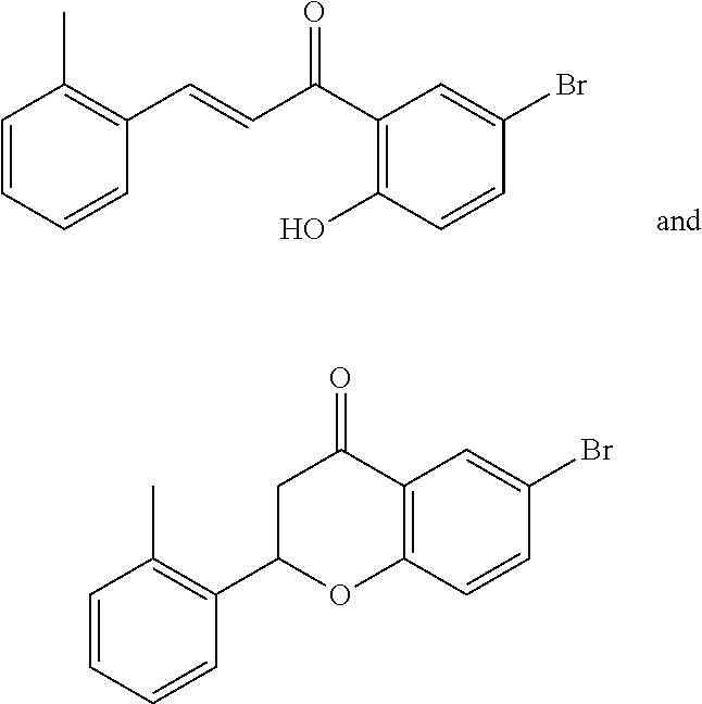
C1=CC=CC(C=CC(C2=C(O)C=CC(Br)=C2)=O)=C1C.C12=C(C=CC(Br)=C1)OC(C1=C(C)C=CC=C1)CC2=O
